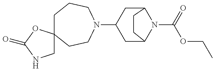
C1(N2CCC3(CCC2)CNC(=O)O3)CC2N(C(=O)OCC)C(C1)CC2
